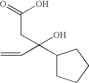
C1(C(C=C)(O)CC(=O)O)CCCC1
